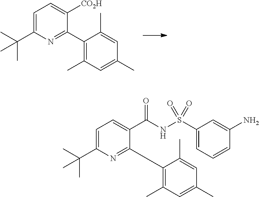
C1(C2=NC(C(C)(C)C)=CC=C2[CO2H])=C(C)C=C(C)C=C1C.C1(C(NS(C2=CC=CC(N)=C2)(=O)=O)=O)=CC=C(C(C)(C)C)N=C1C1=C(C)C=C(C)C=C1C
